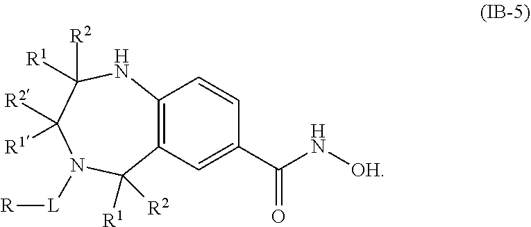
C12=C(C=C(C(N[OH])=O)C=C1)C([R1])([R2])N([L][R])C([R2])([R1])C([R2])([R1])N2
